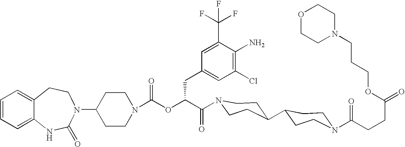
C12=CC=CC=C1NC(=O)N(C1CCN(C(OC(C(=O)N3CCC(C4CCN(C(CCC(=O)OCCCN5CCOCC5)=O)CC4)CC3)CC3=CC(Cl)=C(N)C(C(F)(F)F)=C3)=O)CC1)CC2
